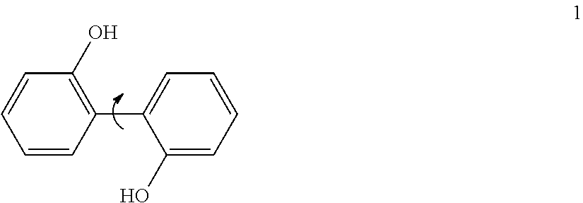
C1=CC(C2=CC=CC=C2O)=C(O)C=C1
